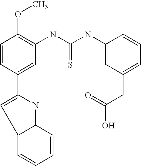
C1=CC(C2=CC3C(=N2)C=CC=C3)=CC(NC(NC2=CC(CC(=O)O)=CC=C2)=S)=C1OC
